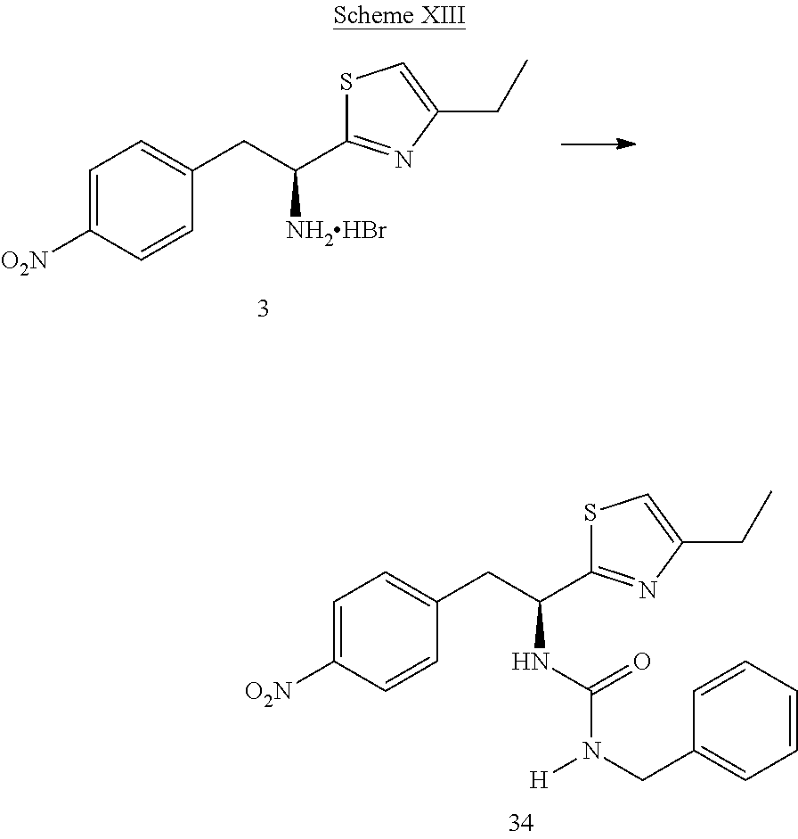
C1=C([O2N])C=CC(CC(C2=NC(CC)=CS2)[NH2HBr])=C1.C1=C([O2N])C=CC(CC(C2=NC(CC)=CS2)NC(N(CC2=CC=CC=C2)[H])=O)=C1
